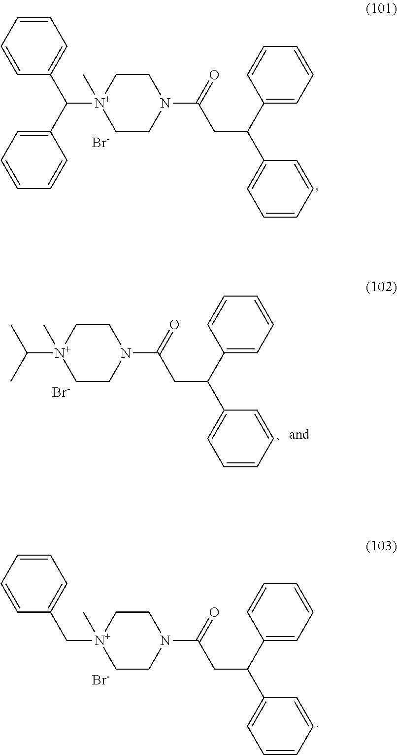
C([N+]1(C)CCN(C(=O)CC(C2=CC=CC=C2)C2=CC=CC=C2)CC1)(C1=CC=CC=C1)C1=CC=CC=C1.[Br-].C([N+]1(C)CCN(C(=O)CC(C2=CC=CC=C2)C2=CC=CC=C2)CC1)(C)C.[Br-].C([N+]1(C)CCN(C(=O)CC(C2=CC=CC=C2)C2=CC=CC=C2)CC1)C1=CC=CC=C1.[Br-]
